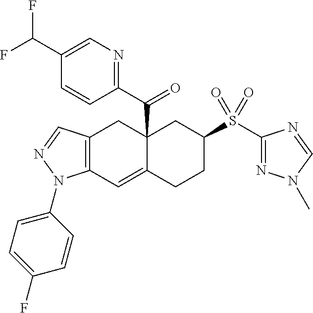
C12(C(C3=NC=C(C(F)F)C=C3)=O)C(=CC3=C(C1)C=NN3C1=CC=C(F)C=C1)CCC(S(C1=NN(C)C=N1)(=O)=O)C2
